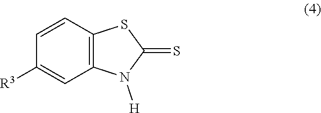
C1=CC([R3])=CC2=C1SC(=S)N2[H]
